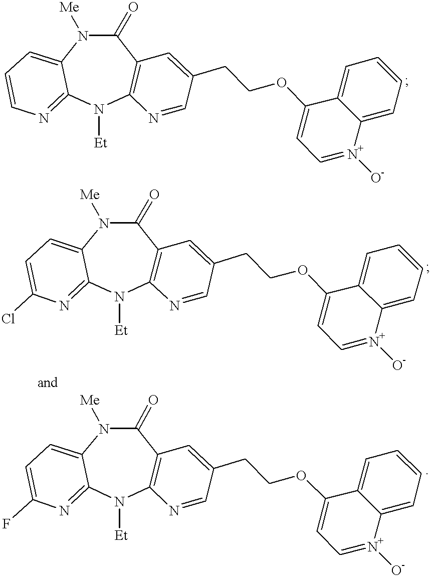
[Et]N1C2=C(C(=O)N([Me])C3=CC=CN=C13)C=C(CCOC1=CC=[N+]([O-])C3=CC=CC=C13)C=N2.[Et]N1C2=C(C(=O)N([Me])C3=CC=C(Cl)N=C13)C=C(CCOC1=CC=[N+]([O-])C3=CC=CC=C13)C=N2.[Et]N1C2=C(C(=O)N([Me])C3=CC=C(F)N=C13)C=C(CCOC1=CC=[N+]([O-])C3=CC=CC=C13)C=N2
